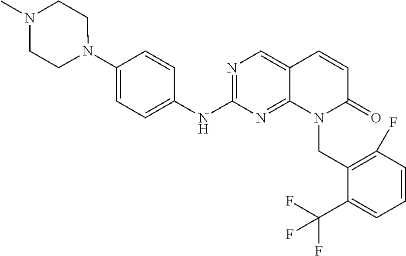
N1(C2=CC=C(NC3=NC=C4C(=N3)N(CC3=C(F)C=CC=C3C(F)(F)F)C(=O)C=C4)C=C2)CCN(C)CC1
